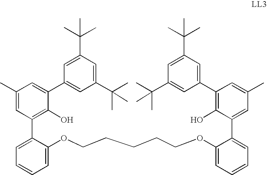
C1(C)=CC(C2=CC=CC=C2OCCCCCOC2=CC=CC=C2C2=CC(C)=CC(C3=CC(C(C)(C)C)=CC(C(C)(C)C)=C3)=C2O)=C(O)C(C2=CC(C(C)(C)C)=CC(C(C)(C)C)=C2)=C1
